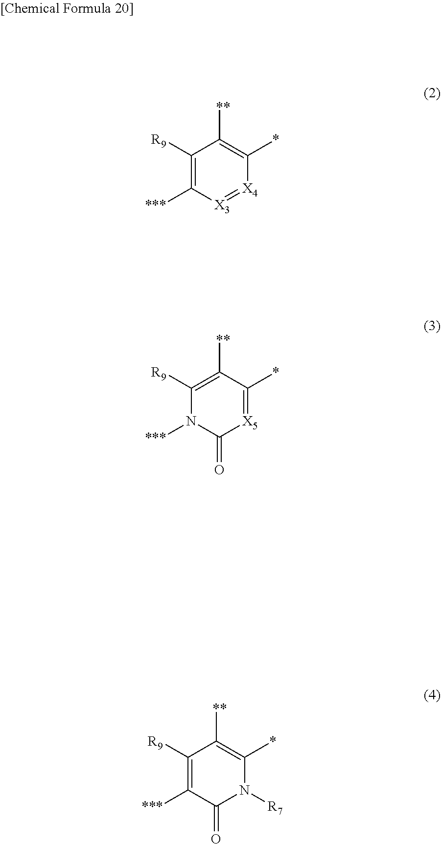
C1([R9])=C([***])[X3]=[X4]C(*)=C1[**].C1([R9])=C([**])C(*)=[X5]C(=O)N1[***].C1([R9])=C([***])C(=O)N([R7])C(*)=C1[**]
